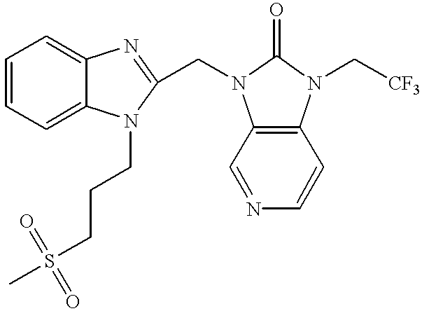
C1=CC=C2C(=C1)N=C(CN1C3=C(N(C[CF3])C1=O)C=CN=C3)N2CCCS(C)(=O)=O
